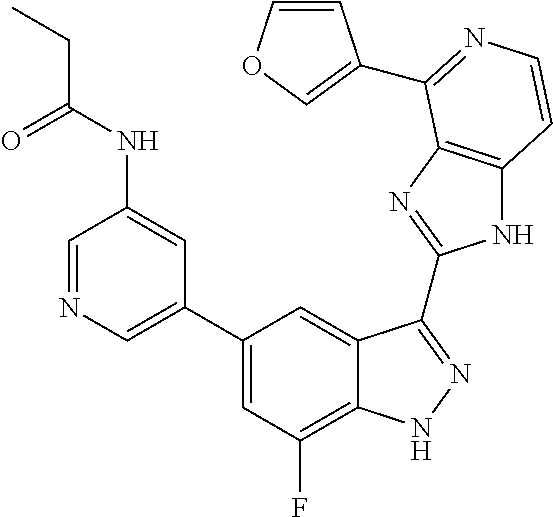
C1=C(C2=CC(F)=C3C(=C2)C(C2=NC4=C(N2)C=CN=C4C2=COC=C2)=NN3)C=C(NC(=O)CC)C=N1
